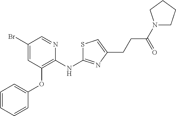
BrC1=CC(OC2=CC=CC=C2)=C(NC2=NC(CCC(N3CCCC3)=O)=CS2)N=C1
